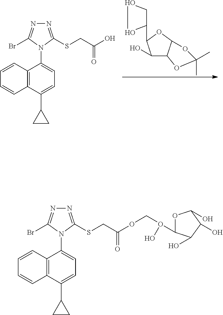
C12=C(C(C3CC3)=CC=C1N1C(Br)=NN=C1SCC(O)=O)C=CC=C2.C1(O)C2C(OC1C1COO1)OC(C)(C)O2.C12=C(C(C3CC3)=CC=C1N1C(Br)=NN=C1SCC(=O)OCO(C1OC(O)C(O)C1O)O)C=CC=C2
